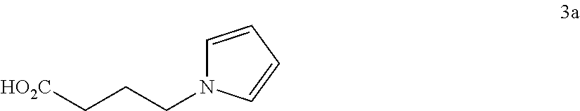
[HO2C]CCCN1C=CC=C1
